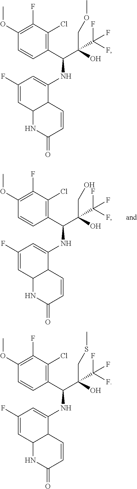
C1(C(NC2=CC(F)=CC3C2C=CC(=O)N3)C(CO)(O)C(F)(F)F)=C(Cl)C(F)=C(OC)C=C1.C1(C(NC2=CC(F)=CC3C2C=CC(=O)N3)C(COC)(O)C(F)(F)F)=C(Cl)C(F)=C(OC)C=C1.C1(C(NC2=CC(F)=CC3C2C=CC(=O)N3)C(CSC)(O)C(F)(F)F)=C(Cl)C(F)=C(OC)C=C1
